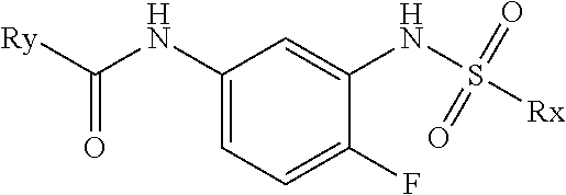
[Ry]C(NC1=CC=C(F)C(NS([Rx])(=O)=O)=C1)=O
